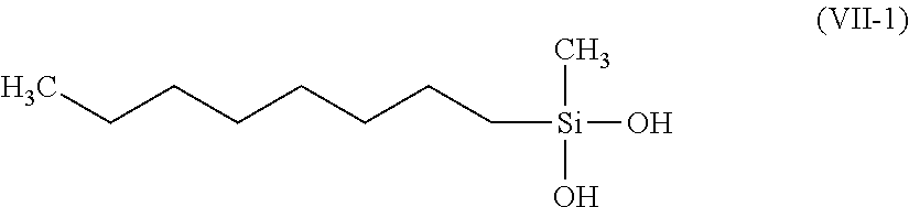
CCCCCCCC[Si](C)(O)O
